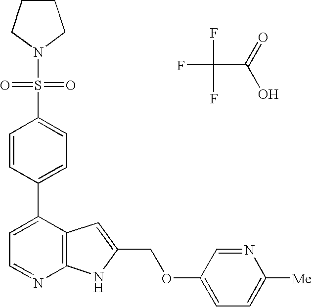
FC(F)(C(=O)O)F.C1(C2=CC=NC3=C2C=C(COC2=CC=C([Me])N=C2)N3)=CC=C(S(N2CCCC2)(=O)=O)C=C1
